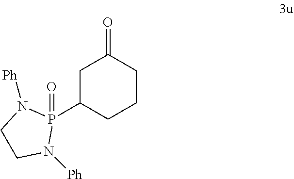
P1(C2CC(=O)CCC2)(=O)N([Ph])CCN1[Ph]
